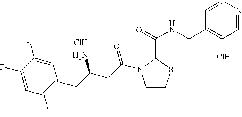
Cl.Cl.C1(F)=CC(F)=C(CC(CC(=O)N2CCSC2C(=O)NCC2=CC=NC=C2)N)C=C1F
